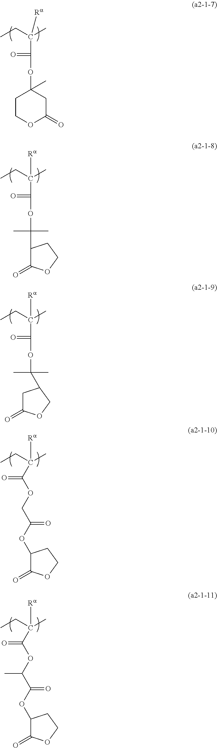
CCC(C)([Ra])C(OC1(C)CCOC(=O)C1)=O.CCC(C)([Ra])C(OC(C1C(=O)OCC1)(C)C)=O.CCC(C)([Ra])C(OC(C)(C)C1COC(=O)C1)=O.CCC(C)([Ra])C(OCC(OC1C(=O)OCC1)=O)=O.CCC(C)([Ra])C(OC(C(OC1C(=O)OCC1)=O)C)=O
